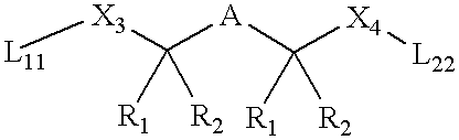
[L11][X3]C([A]C([X4][L22])([R1])[R2])([R1])[R2]
